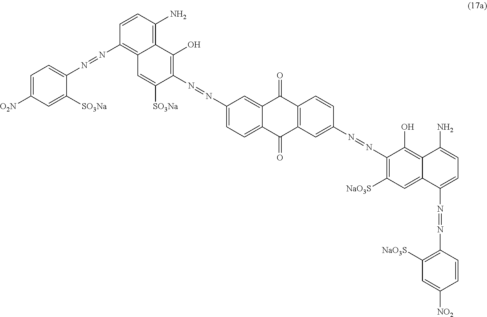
C1=CC(N)=C2C(=C1N=NC1=CC=C([O2N])C=C1[SO3Na])C=C([SO3Na])C(N=NC1=CC=C3C(=C1)C(=O)C1=C(C3=O)C=C(N=NC3=C([NaO3S])C=C4C(=C3O)C(N)=CC=C4N=NC3=C([NaO3S])C=C([NO2])C=C3)C=C1)=C2O
